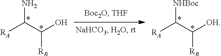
[RA]C(C(O)[RB])N.[RA]C(C([OH])[RB])[NHBoc]
